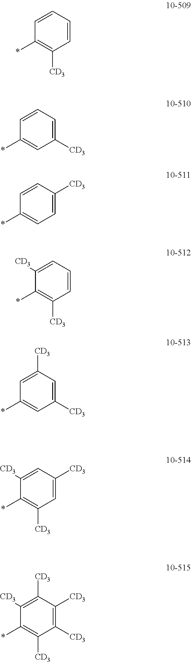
*C1=C([CD3])C([CD3])=C([CD3])C([CD3])=C1[CD3].*C1=C([CD3])C=C([CD3])C=C1[CD3].*C1=CC([CD3])=CC([CD3])=C1.*C1=C([CD3])C=CC=C1[CD3].*C1=CC=C([CD3])C=C1.*C1=CC([CD3])=CC=C1.*C1=C([CD3])C=CC=C1
